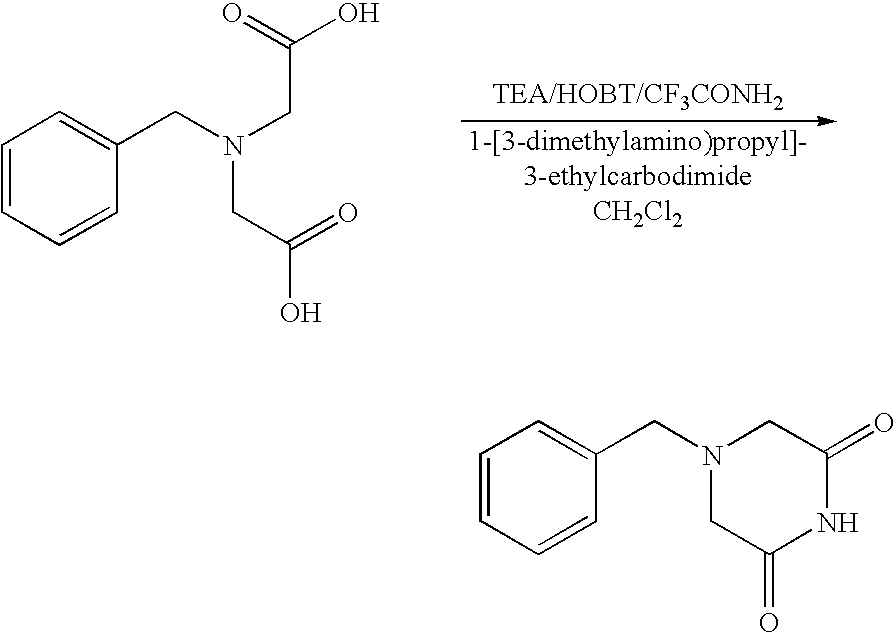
C1=CC=CC(CN(CC(O)=O)CC(O)=O)=C1.C1=CC=CC(CN2CC(=O)NC(=O)C2)=C1
